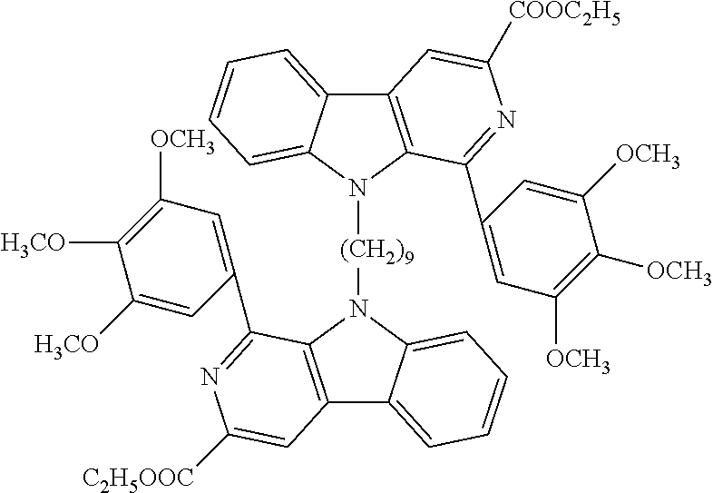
C12=C(N([(CH2)9]N3C4=C(C5=CC=CC=C35)C=C([C2H5OOC])N=C4C3=CC([OCH3])=C([H3CO])C([H3CO])=C3)C3=CC=CC=C13)C(C1=CC([OCH3])=C([OCH3])C([OCH3])=C1)=NC([COOC2H5])=C2
